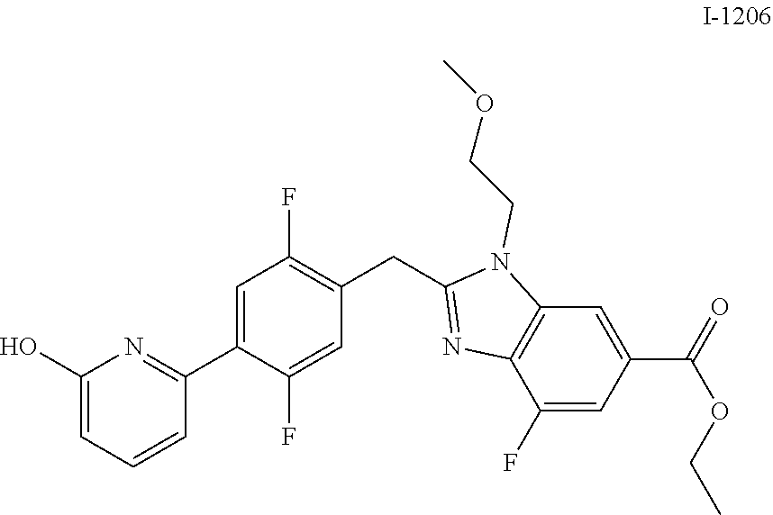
C1=C(C2=NC(O)=CC=C2)C(F)=CC(CC2=NC3=C(N2CCOC)C=C(C(OCC)=O)C=C3F)=C1F
